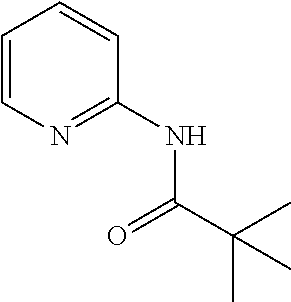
C1=CN=C(NC(C(C)(C)C)=O)C=C1
